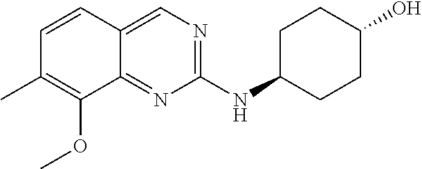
C1=CC(C)=C(OC)C2=NC(NC3CCC(O)CC3)=NC=C12
